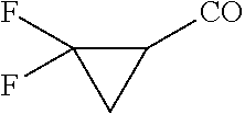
C1(F)(F)CC1[CO]
